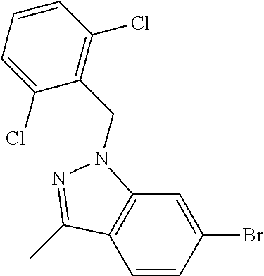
C1=CC(Br)=CC2=C1C(C)=NN2CC1=C(Cl)C=CC=C1Cl
